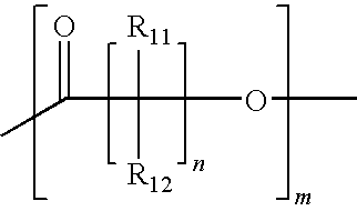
CC(=O)C([R11])([R12])OC
